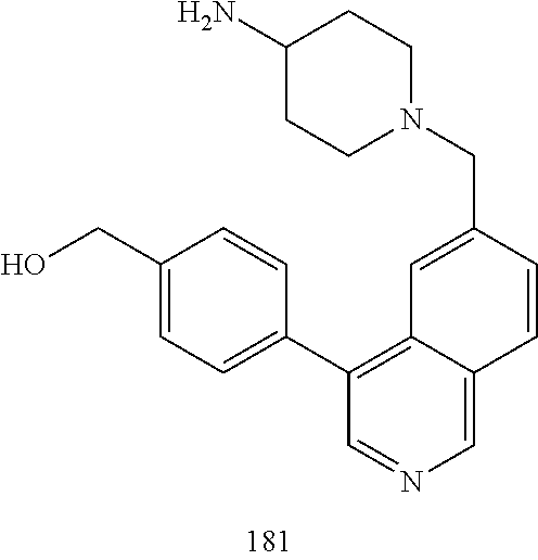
C1(N)CCN(CC2=CC3=C(C4=CC=C(CO)C=C4)C=NC=C3C=C2)CC1
